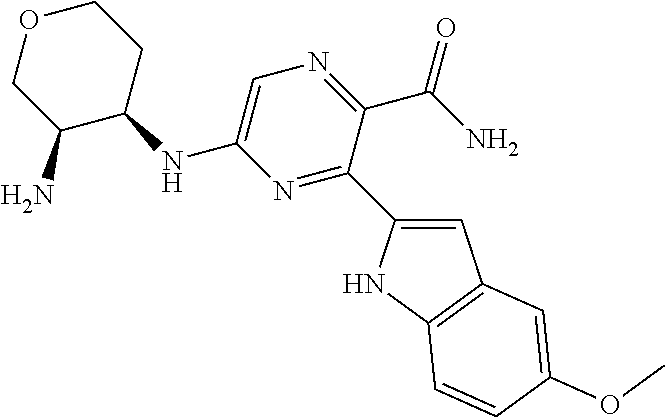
O1CCC(NC2=CN=C(C(N)=O)C(C3=CC4=C(N3)C=CC(OC)=C4)=N2)C(N)C1
